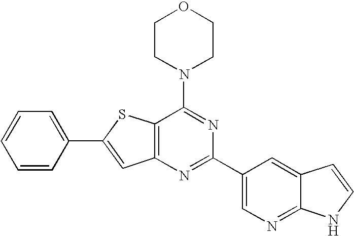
C1CN(C2=NC(C3=CN=C4C(=C3)C=CN4)=NC3=C2SC(C2=CC=CC=C2)=C3)CCO1
